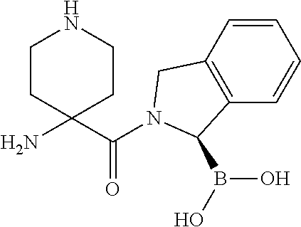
C(C1(N)CCNCC1)(=O)N1CC2=C(C=CC=C2)C1B(O)O
